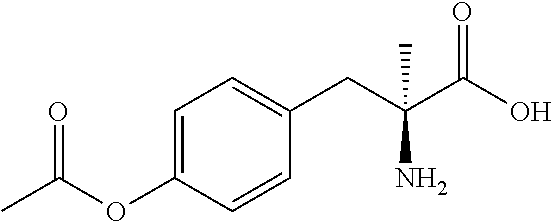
C1=C(OC(C)=O)C=CC(CC(C(O)=O)(C)N)=C1
